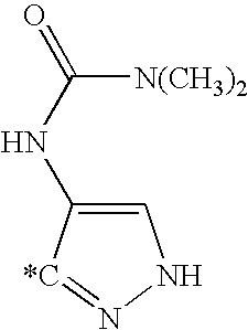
C1=C(NC(=O)[N(CH3)2])[*C]=NN1
